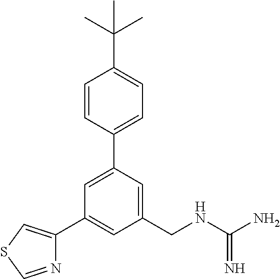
C1=CC(C2=CC(C3=CSC=N3)=CC(CNC(N)=N)=C2)=CC=C1C(C)(C)C
